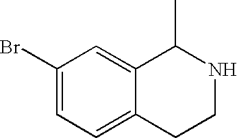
C1(Br)=CC=C2C(=C1)C(C)NCC2
